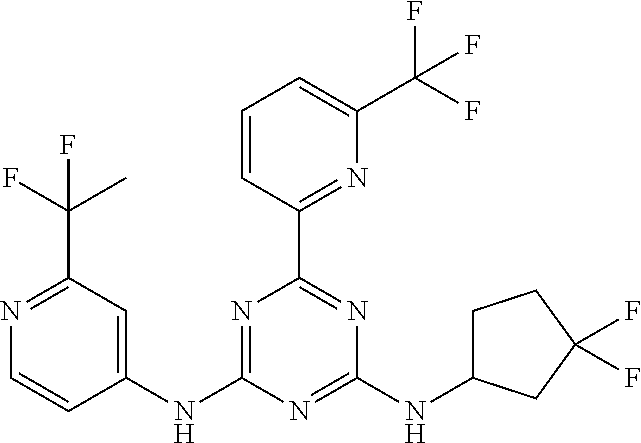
N1=C(NC2=CC(C(C)(F)F)=NC=C2)N=C(NC2CCC(F)(F)C2)N=C1C1=NC(C(F)(F)F)=CC=C1
